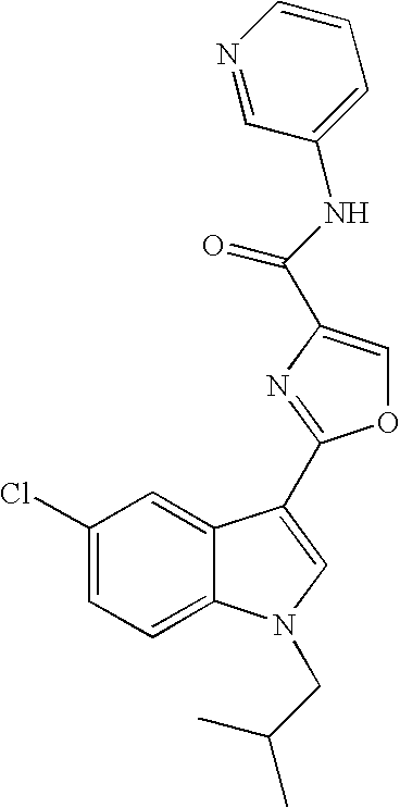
C1(Cl)=CC=C2C(=C1)C(C1=NC(C(NC3=CC=CN=C3)=O)=CO1)=CN2CC(C)C
